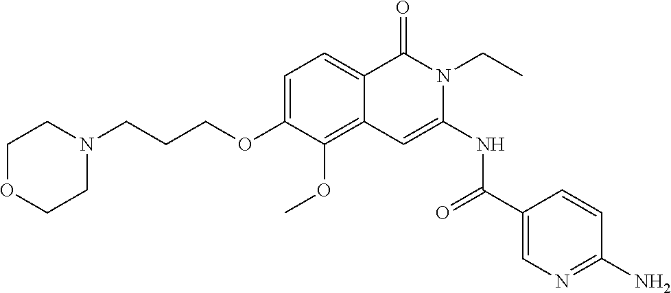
C1=C(OCCCN2CCOCC2)C(OC)=C2C(=C1)C(=O)N(CC)C(NC(=O)C1=CN=C(N)C=C1)=C2
